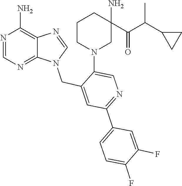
N1(CC2=CC(C3=CC=C(F)C(F)=C3)=NC=C2N2CC(N)(C(=O)C(C)C3CC3)CCC2)C=NC2=C(N)N=CN=C12
